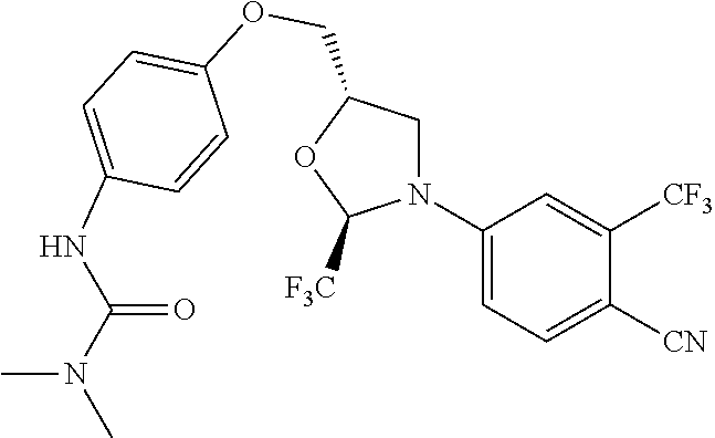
C1(N2CC(COC3=CC=C(NC(N(C)C)=O)C=C3)OC2[F3C])=CC=C([CN])C([CF3])=C1
